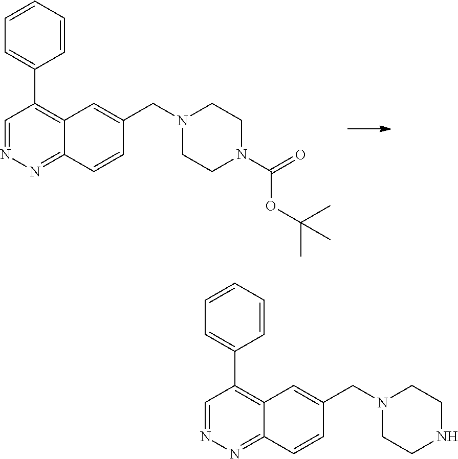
C1=CC2=NN=CC(C3=CC=CC=C3)=C2C=C1CN1CCN(C(=O)OC(C)(C)C)CC1.C1=CC2=NN=CC(C3=CC=CC=C3)=C2C=C1CN1CCNCC1
